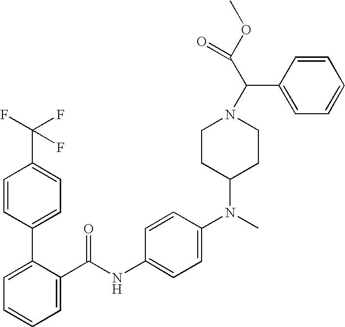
C1=C(C(NC2=CC=C(N(C3CCN(C(C(OC)=O)C4=CC=CC=C4)CC3)C)C=C2)=O)C(C2=CC=C(C(F)(F)F)C=C2)=CC=C1
